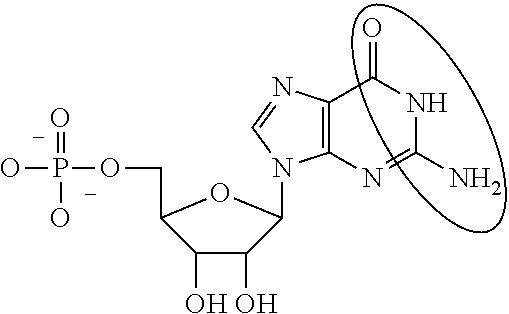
O1C(N2C3=C(C(=O)NC(N)=N3)N=C2)C(O)C(O)C1COP(O)(O)=O
